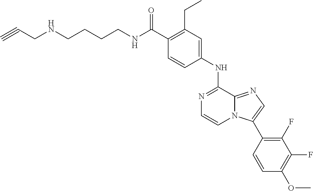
C1(C(NCCCCNCC#C)=O)=C(CC)C=C(NC2=NC=CN3C2=NC=C3C2=C(F)C(F)=C(OC)C=C2)C=C1
